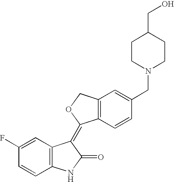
C1(F)=CC2=C(C=C1)NC(=O)C2=C1C2=C(CO1)C=C(CN1CCC(CO)CC1)C=C2
